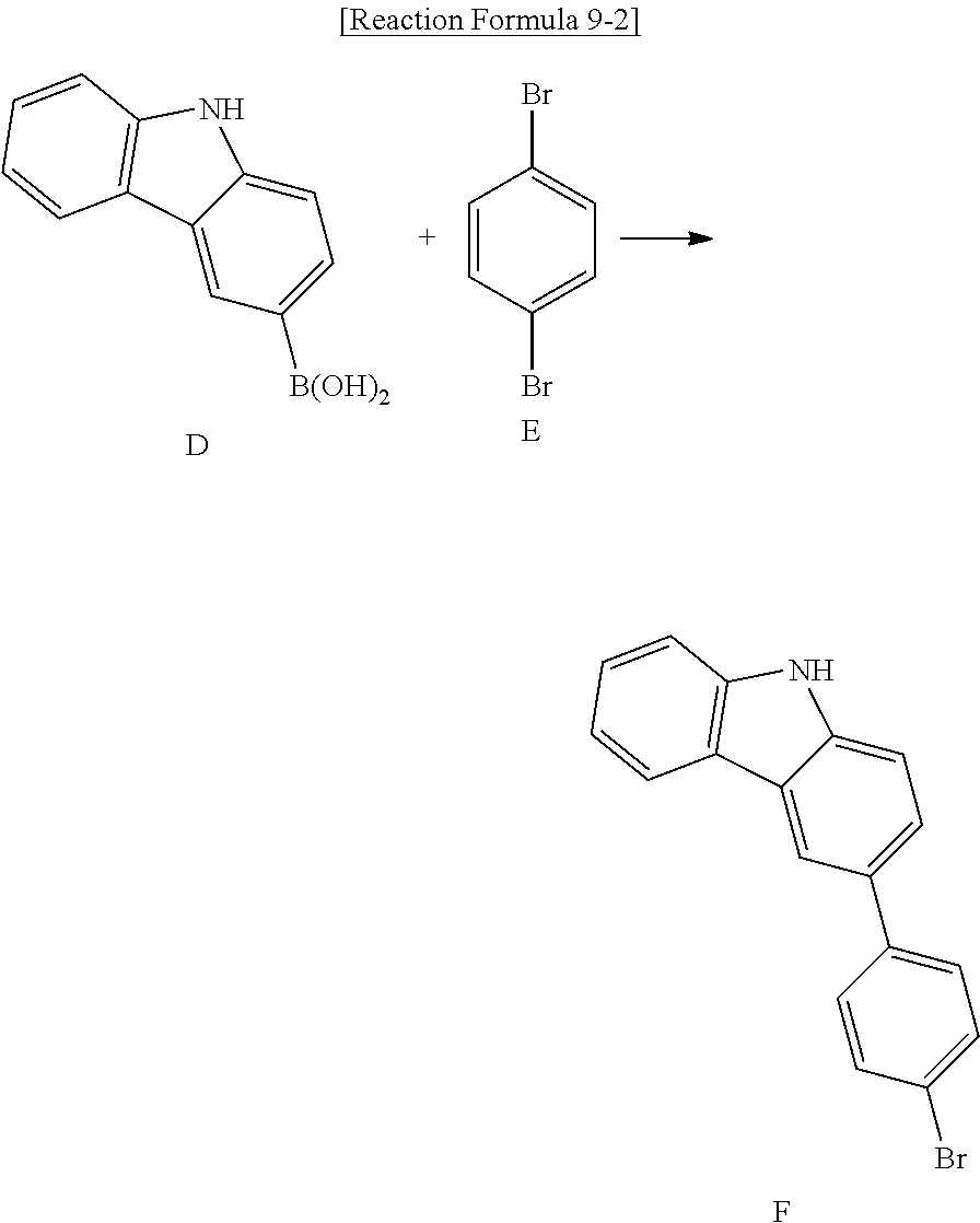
[B(OH)2]C1=CC=C2C(=C1)C1=C(N2)C=CC=C1.BrC1=CC=C(Br)C=C1.[E].[D].BrC1=CC=C(C2=CC=C3C(=C2)C2=C(N3)C=CC=C2)C=C1.F
